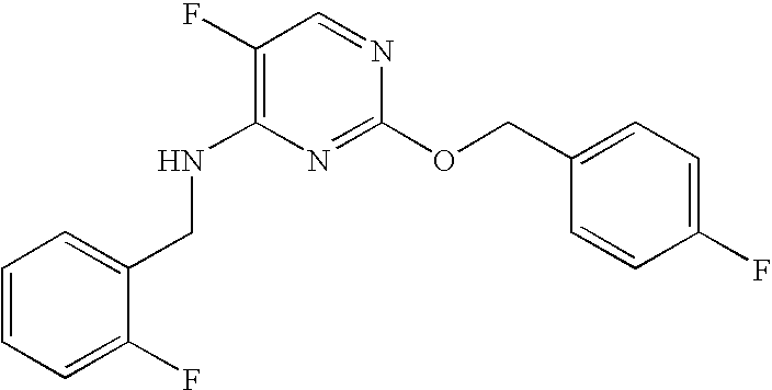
C1(F)=C(NCC2=CC=CC=C2F)N=C(OCC2=CC=C(F)C=C2)N=C1
